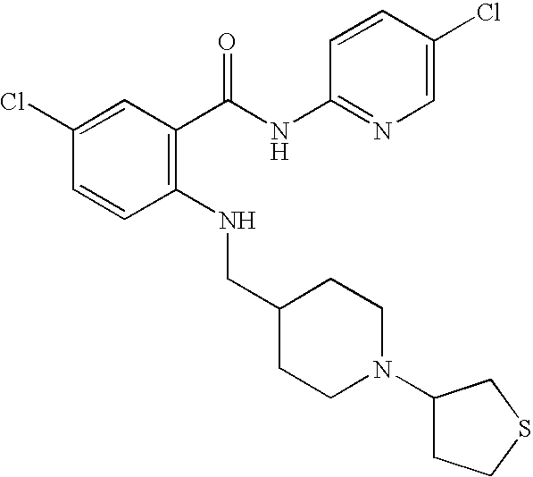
C1(Cl)=CC(C(NC2=NC=C(Cl)C=C2)=O)=C(NCC2CCN(C3CCSC3)CC2)C=C1
